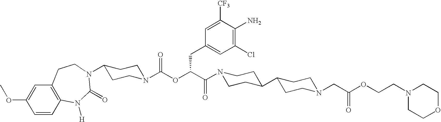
C1=CC2=C(C=C1OC)CCN(C1CCN(C(OC(CC3=CC(Cl)=C(N)C([CF3])=C3)C(=O)N3CCC(C4CCN(CC(OCCN5CCOCC5)=O)CC4)CC3)=O)CC1)C(=O)N2[H]
